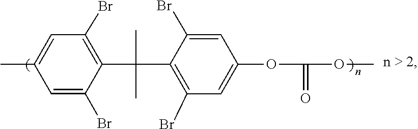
C(C1=C(Br)C=C(OC(=O)OC)C=C1Br)(C)(C1=C(Br)C=C(C)C=C1Br)C
